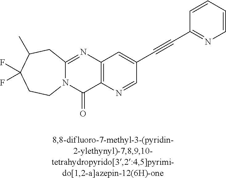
N12C(=NC3=C(C1=O)N=CC(C#CC1=NC=CC=C1)=C3)CC(C)C(F)(F)CC2
